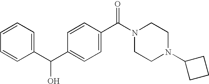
C1(C(C2=CC=C(C(=O)N3CCN(C4CCC4)CC3)C=C2)O)=CC=CC=C1
